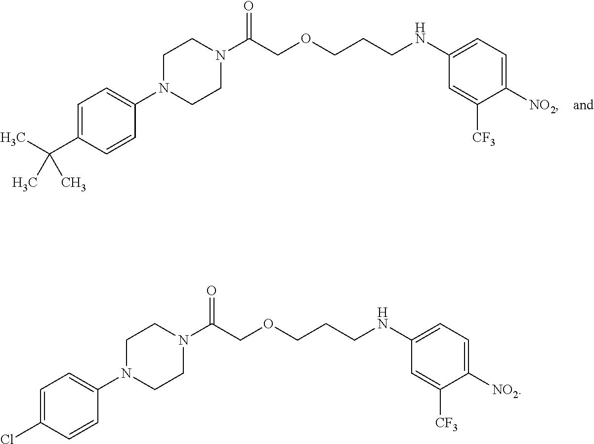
N1(C(COCCCNC2=CC=C([NO2])C([CF3])=C2)=O)CCN(C2=CC=C(C(C)(C)C)C=C2)CC1.N1(C(COCCCNC2=CC=C([NO2])C([CF3])=C2)=O)CCN(C2=CC=C(Cl)C=C2)CC1
